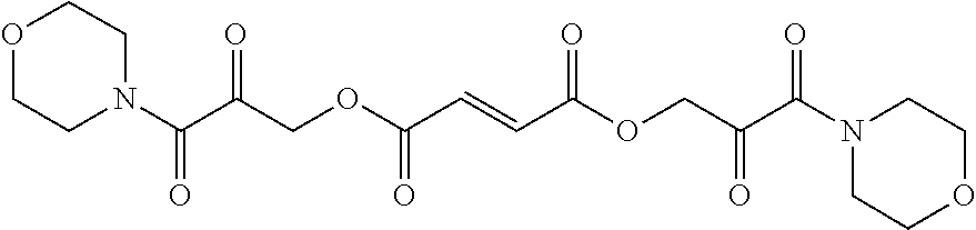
C1N(C(C(COC(C=CC(OCC(C(N2CCOCC2)=O)=O)=O)=O)=O)=O)CCOC1
